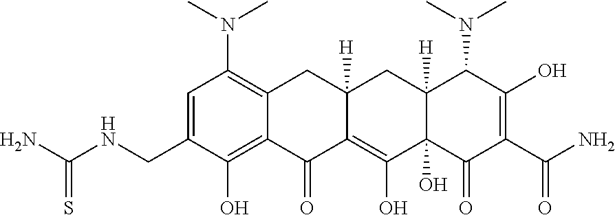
C1=C(CNC(N)=S)C(O)=C2C(=C1N(C)C)CC1([H])C(=C(O)C3(O)C([H])(C1)C(N(C)C)C(O)=C(C(N)=O)C3=O)C2=O
